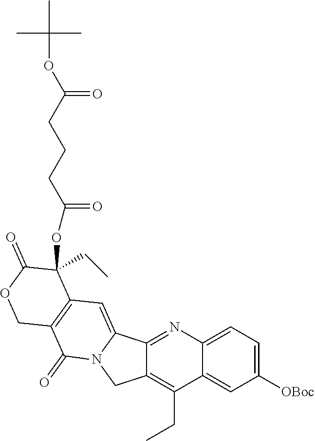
C12=CC([OBoc])=CC=C1N=C1C3=CC4=C(C(=O)N3CC1=C2CC)COC(=O)C4(CC)OC(=O)CCCC(OC(C)(C)C)=O
